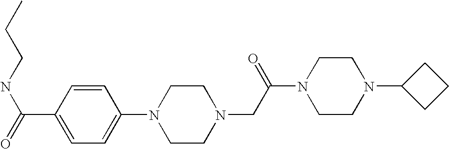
CCCNC(=O)C1=CC=C(N2CCN(CC(N3CCN(C4CCC4)CC3)=O)CC2)C=C1
